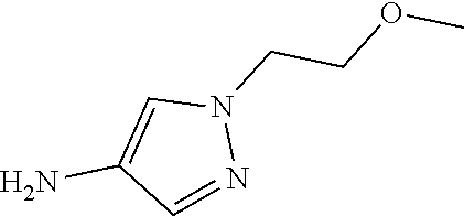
C1=NN(CCOC)C=C1N
